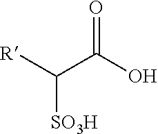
O=C(O)C([R])[SO3H]
